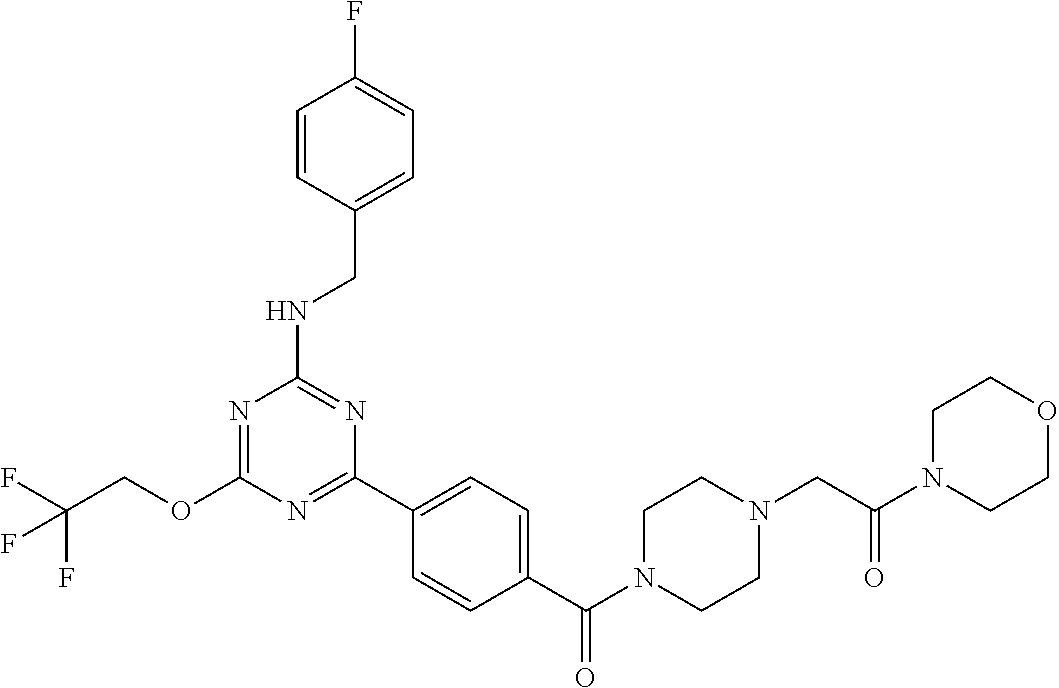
O(C1=NC(NCC2=CC=C(F)C=C2)=NC(C2=CC=C(C(N3CCN(CC(N4CCOCC4)=O)CC3)=O)C=C2)=N1)CC(F)(F)F
